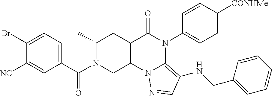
C1(Br)=CC=C(C(N2CC3=C(CC2C)C(=O)N(C2=CC=C([CONHMe])C=C2)C2=C(NCC4=CC=CC=C4)C=NN32)=O)C=C1[NC]
